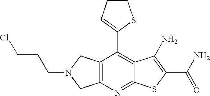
C12=C(CN(CCCCl)C1)C(C1=CC=CS1)=C1C(=N2)SC(C(N)=O)=C1N
